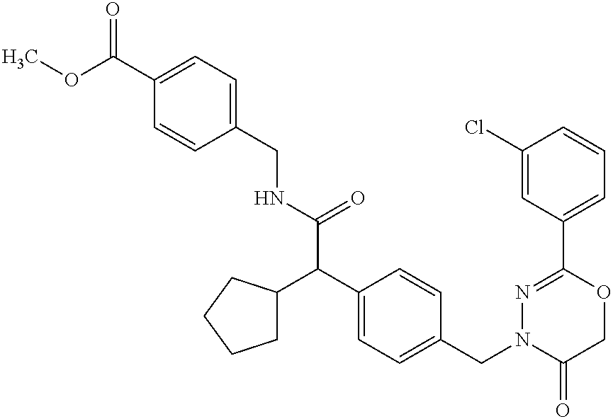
C(NC(C(C1=CC=C(CN2C(=O)COC(C3=CC=CC(Cl)=C3)=N2)C=C1)C1CCCC1)=O)C1=CC=C(C(OC)=O)C=C1
